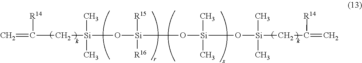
C(C[Si](O[Si](O[Si](O[Si](CC([R14])=C)(C)C)(C)C)([R15])[R16])(C)C)([R14])=C
